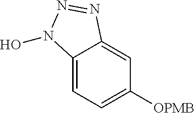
C12=CC=C([OPMB])C=C1N=NN2O
